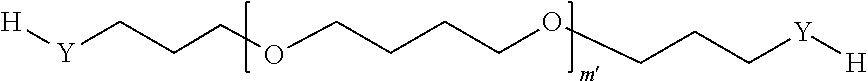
[H][Y]CCCOCCCCOCCC[Y][H]
